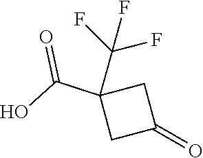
C1(C(O)=O)(C(F)(F)F)CC(=O)C1
